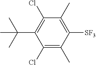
C1(C)=C([SF3])C(C)=C(Cl)C(C(C)(C)C)=C1Cl
